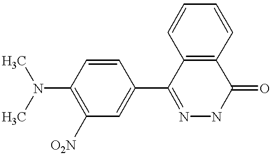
C1(N(C)C)=C([O2N])C=C(C2=NNC(=O)C3=C2C=CC=C3)C=C1
